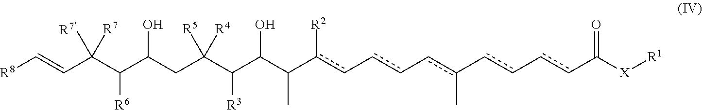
[R8]C=CC(C(C(CC(C(C(C(c(c-cc-cc(-cc-ccC([X][R1])=O)C)[R2])C)O)[R3])([R5])[R4])O)[R6])([R7])[R7]
